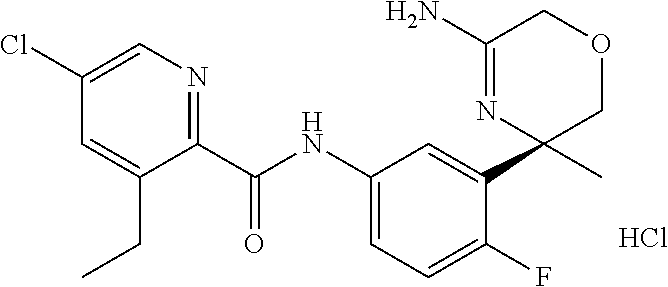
C1(C(=O)NC2=CC=C(F)C(C3(C)COCC(N)=N3)=C2)=NC=C(Cl)C=C1CC.Cl
